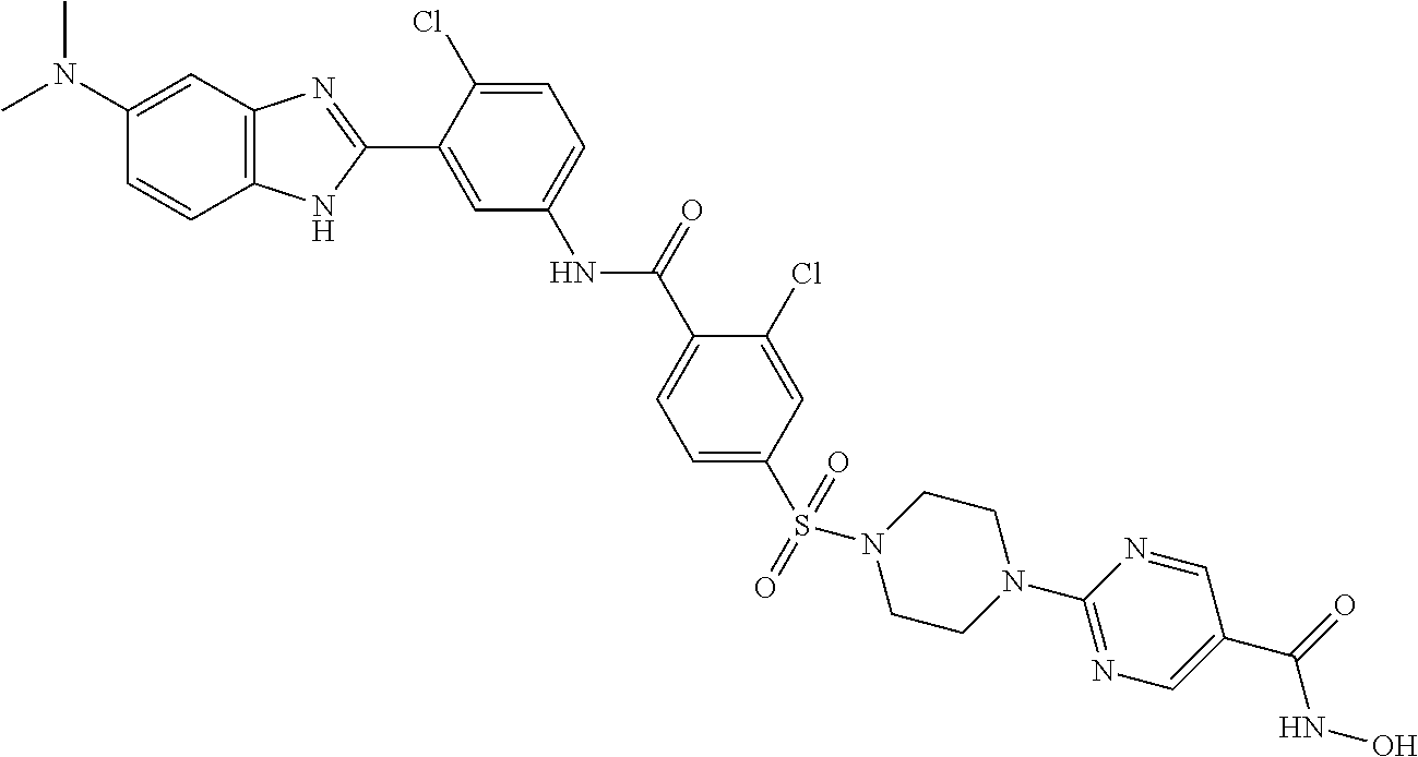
S(C1=CC=C(C(=O)NC2=CC=C(Cl)C(C3=NC4=C(N3)C=CC(N(C)C)=C4)=C2)C(Cl)=C1)(=O)(=O)N1CCN(C2=NC=C(C(=O)NO)C=N2)CC1
